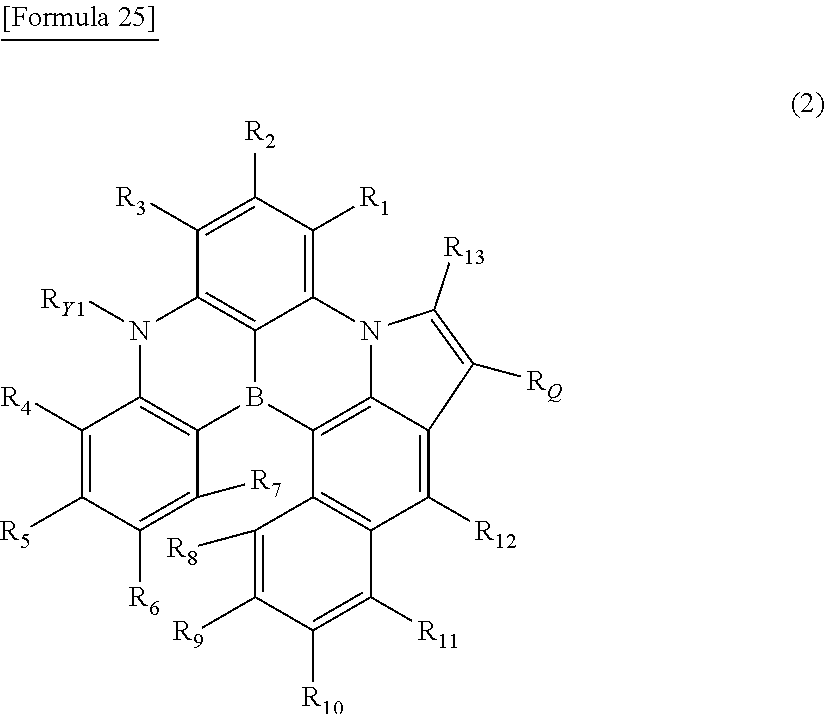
C1([R4])=C([R5])C([R6])=C([R7])C2=C1N([RY1])C1=C3B2C2=C4N(C3=C([R1])C([R2])=C1[R3])C([R13])=C([RQ])C4=C([R12])C1=C2C([R8])=C([R9])C([R10])=C1[R11]
